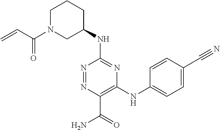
C1(NC2CCCN(C(=O)C=C)C2)=NC(NC2=CC=C(C#N)C=C2)=C(C(=O)N)N=N1
